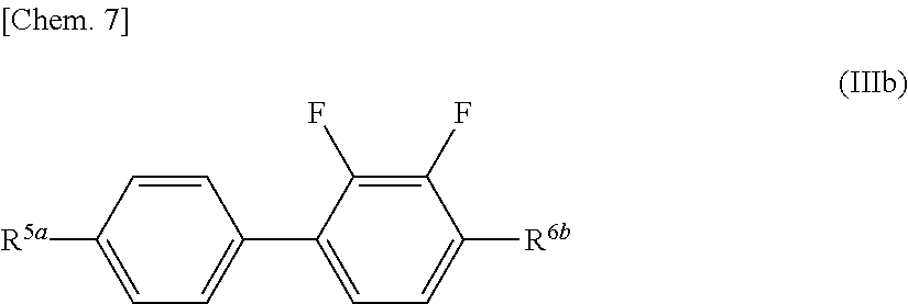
[R5a]C1=CC=C(C2=CC=C([R6b])C(F)=C2F)C=C1
